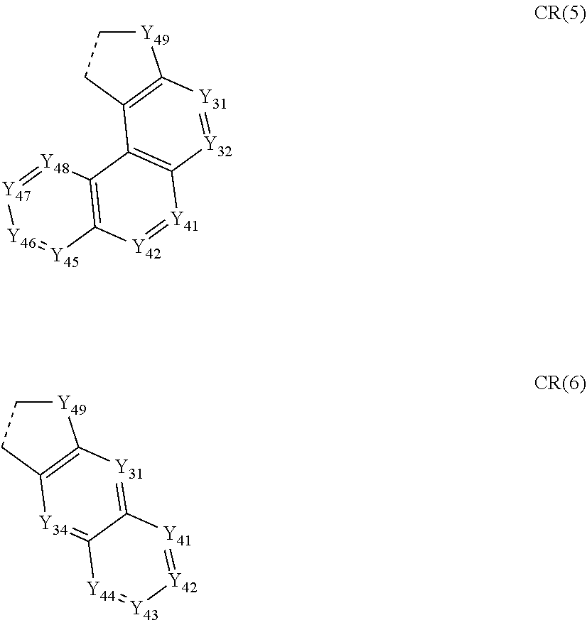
[Y49]1CCC2=C1[Y31]=[Y32]C1=C2C2=C([Y42]=[Y41]1)[Y45]=[Y46][Y47]=[Y48]2.[Y49]1CCC2=C1[Y31]=C1C(=[Y34]2)[Y44]=[Y43][Y42]=[Y41]1
